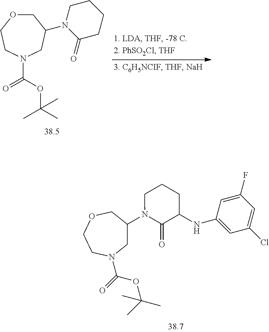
C1OCCN(C(OC(C)(C)C)=O)CC1N1C(=O)CCCC1.C1C(N2C(=O)C(NC3=CC(Cl)=CC(F)=C3)CCC2)COCCN1C(=O)OC(C)(C)C
